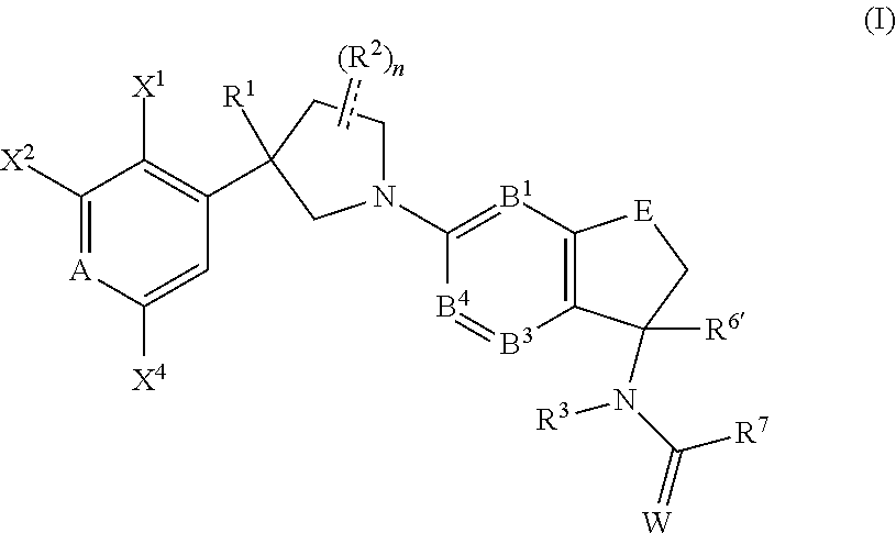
C1([X2])=[A]C([X4])=CC(C2([R1])CCN(C3=[B1]C4=C([B3]=[B4]3)C(N(C(=[W])[R7])[R3])([R6])C[E]4)C2)=C1[X1].c[(R2)n]
